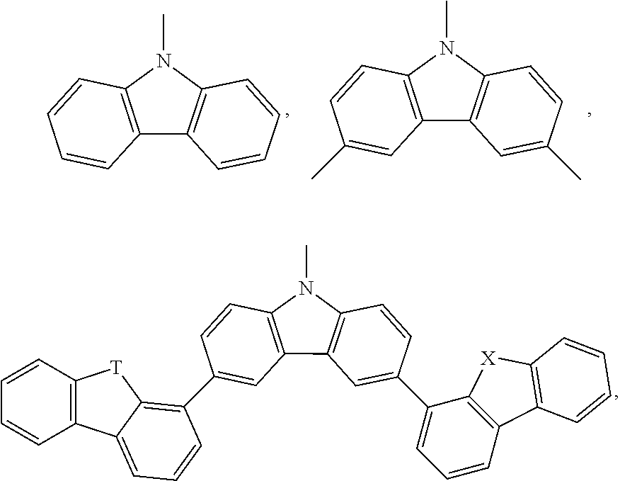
C1=CC2=C(C3=C(N2C)C=CC(C2=CC=CC4=C2[X]C2=C4C=CC=C2)=C3)C=C1C1=C2C(=CC=C1)C1=C(C=CC=C1)[T]2.C1=CC2=C(C3=C(N2C)C=CC=C3)C=C1.C1=CC2=C(C3=C(N2C)C=CC(C)=C3)C=C1C
